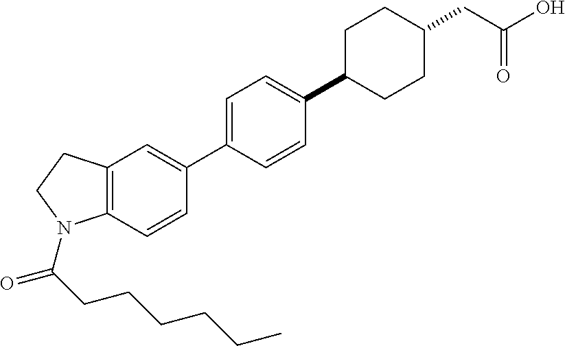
C1=CC(C2=CC=C(C3CCC(CC(O)=O)CC3)C=C2)=CC2=C1N(C(CCCCCC)=O)CC2
